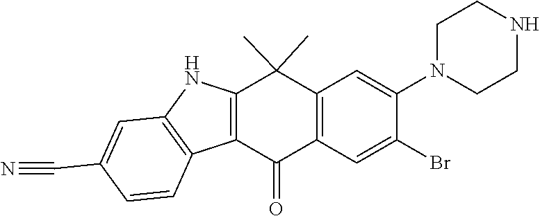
C12=C(C(C)(C)C3=C(C1=O)C=C(Br)C(N1CCNCC1)=C3)NC1=C2C=CC(C#N)=C1
